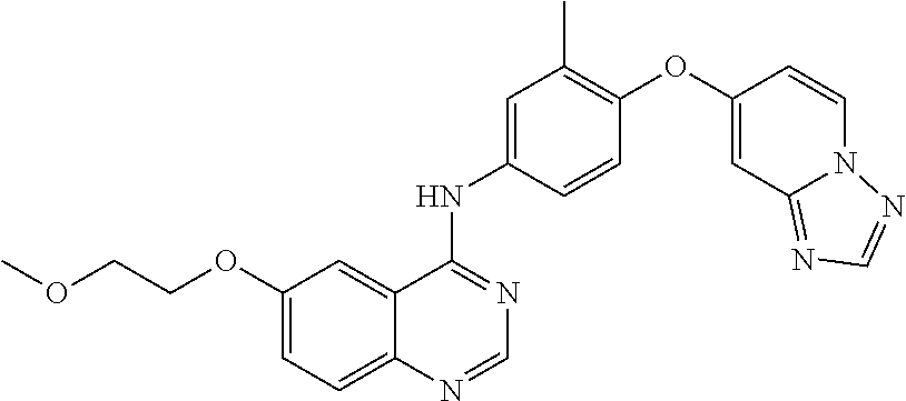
COCCOC1=CC=C2C(=C1)C(NC1=CC(C)=C(OC3=CC4=NC=NN4C=C3)C=C1)=NC=N2
